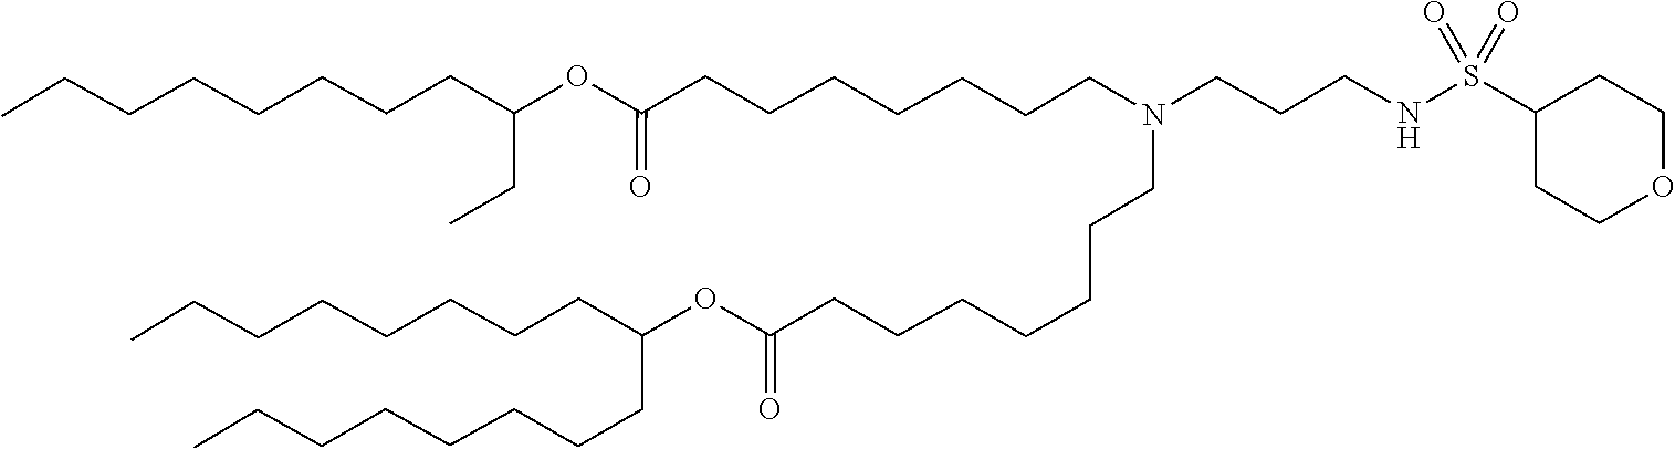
C(CC)(CCCCCCCC)OC(=O)CCCCCCCN(CCCCCCCC(OC(CCCCCCCC)CCCCCCCC)=O)CCCNS(C1CCOCC1)(=O)=O
